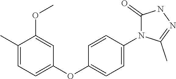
C1(C)=CC=C(OC2=CC=C(N3C(=O)NN=C3C)C=C2)C=C1OC
